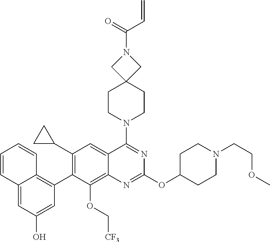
C12=CC(O)=CC(C3=C(C4CC4)C=C4C(=C3OC[CF3])N=C(OC3CCN(CCOC)CC3)N=C4N3CCC4(CC3)CN(C(=O)C=C)C4)=C1C=CC=C2
